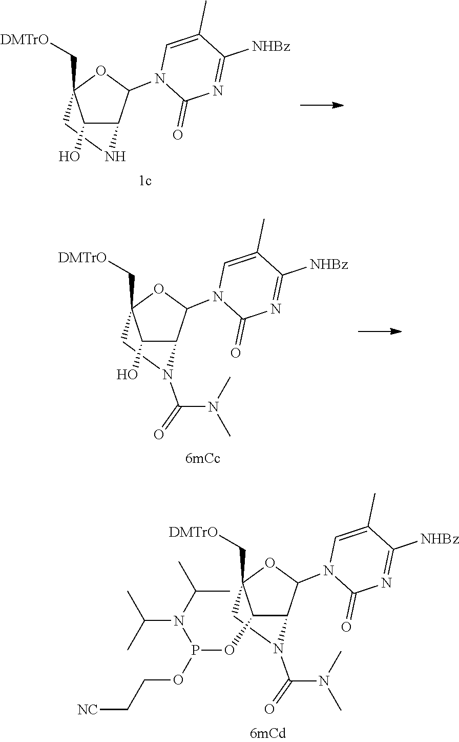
C1(O)C2C(N3C(=O)N=C([NHBz])C(C)=C3)OC1(C[DMTrO])CN2.C1(O)C2C(N3C(=O)N=C([NHBz])C(C)=C3)OC1(C[DMTrO])CN2C(N(C)C)=O.C1(OP(OCC[NC])N(C(C)C)C(C)C)C2C(N3C(=O)N=C([NHBz])C(C)=C3)OC1(C[DMTrO])CN2C(N(C)C)=O
